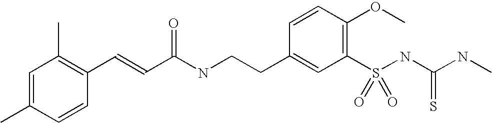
C1=C(C)C=CC(C=CC(NCCC2=CC(S(NC(NC)=S)(=O)=O)=C(OC)C=C2)=O)=C1C
